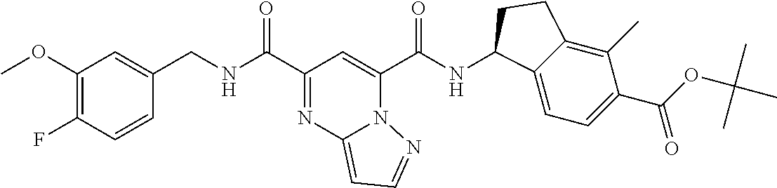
C(C1=NC2=CC=NN2C(C(=O)NC2C3=CC=C(C(OC(C)(C)C)=O)C(C)=C3CC2)=C1)(=O)NCC1=CC(OC)=C(F)C=C1
